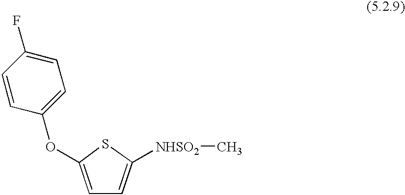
C1(OC2=CC=C(F)C=C2)=CC=C([NHSO2]C)S1
